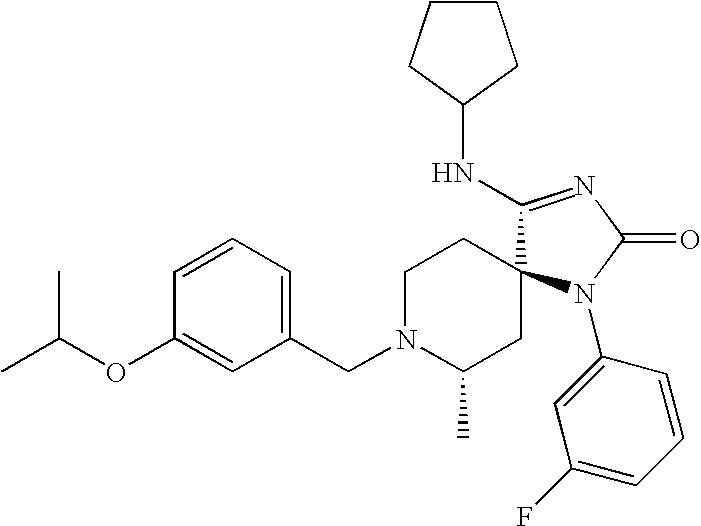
C1=C(N2C3(C(NC4CCCC4)=NC2=O)CCN(CC2=CC=CC(OC(C)C)=C2)C(C)C3)C=CC=C1F
